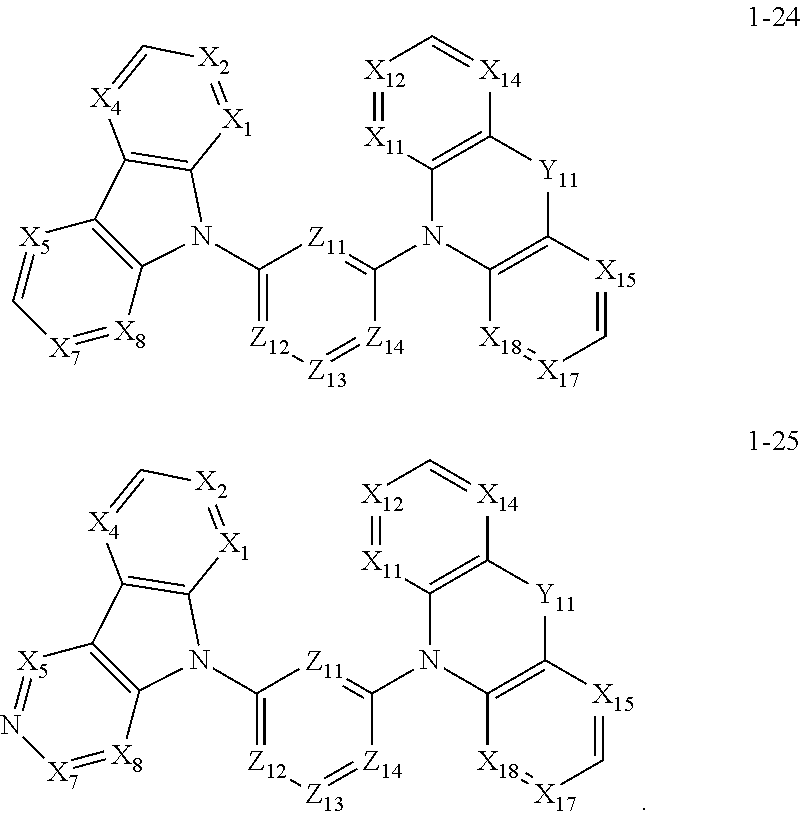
C1(N2C3=C([X5]=N[X7]=[X8]3)C3=C2[X1]=[X2]C=[X4]3)=[Z12][Z13]=[Z14]C(N2C3=C([Y11]C4=C2[X18]=[X17]C=[X15]4)[X14]=C[X12]=[X11]3)=[Z11]1.C1(N2C3=C([X5]=C[X7]=[X8]3)C3=C2[X1]=[X2]C=[X4]3)=[Z12][Z13]=[Z14]C(N2C3=C([Y11]C4=C2[X18]=[X17]C=[X15]4)[X14]=C[X12]=[X11]3)=[Z11]1
